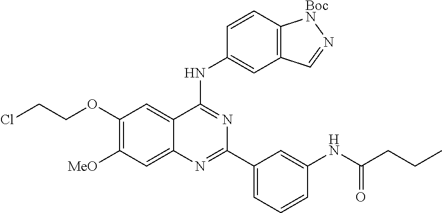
N1=C(C2=CC=CC(NC(CCC)=O)=C2)N=C(NC2=CC3=C([BocN]N=C3)C=C2)C2=CC(OCCCl)=C([MeO])C=C12
